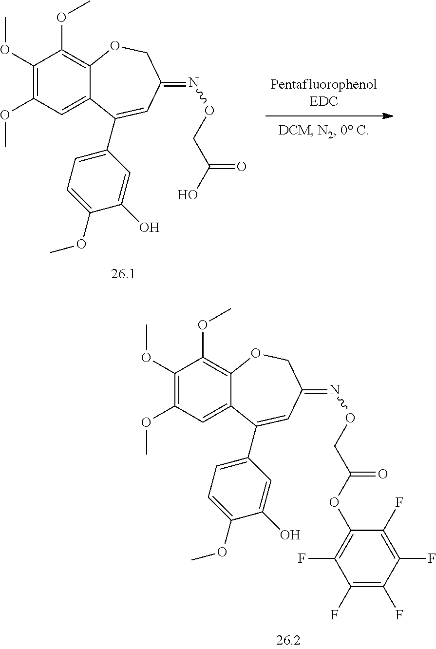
C1(OC)=C(OC)C=C2C(=C1OC)OCC(=NOCC(OC1=C(F)C(F)=C(F)C(F)=C1F)=O)C=C2C1=CC=C(OC)C(O)=C1.C1(OC)=C(OC)C=C2C(=C1OC)OCC(=NOCC(O)=O)C=C2C1=CC=C(OC)C(O)=C1
